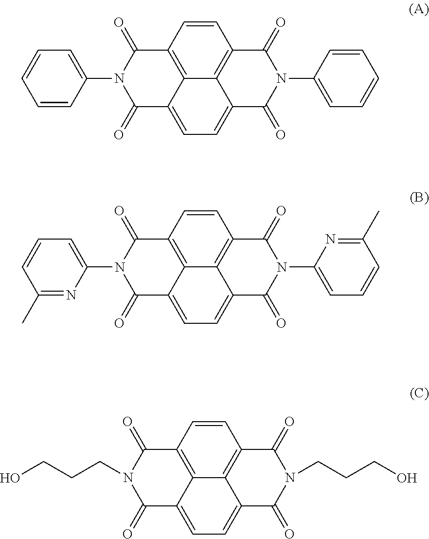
C1=CC2=C3C4=C1C(=O)N(C1=CC=CC=C1)C(=O)C4=CC=C3C(=O)N(C1=CC=CC=C1)C2=O.C1=CC2=C3C4=C1C(=O)N(C1=CC=CC(C)=N1)C(=O)C4=CC=C3C(=O)N(C1=CC=CC(C)=N1)C2=O.OCCCN1C(=O)C2=C3C4=C(C=C2)C(=O)N(CCCO)C(=O)C4=CC=C3C1=O
